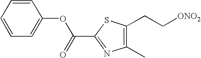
C(C1=NC(C)=C(CC[ONO2])S1)(=O)OC1=CC=CC=C1
